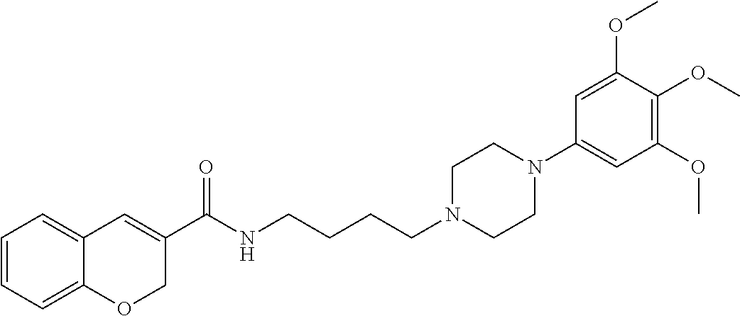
C1=CC=C2C(=C1)C=C(C(NCCCCN1CCN(C3=CC(OC)=C(OC)C(OC)=C3)CC1)=O)CO2
